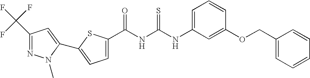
C1=C(NC(NC(=O)C2=CC=C(C3=CC(C(F)(F)F)=NN3C)S2)=S)C=C(OCC2=CC=CC=C2)C=C1
